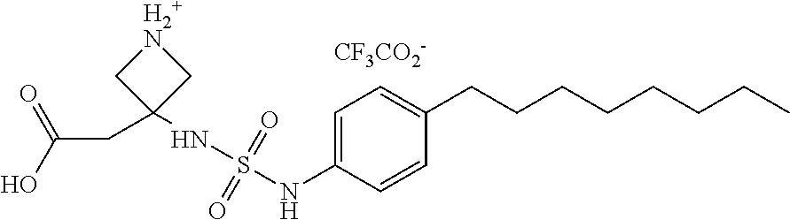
C1=C(NS(=O)(=O)NC2(CC(O)=O)C[H2+N]C2)C=CC(CCCCCCCC)=C1.[CF3CO2-]
